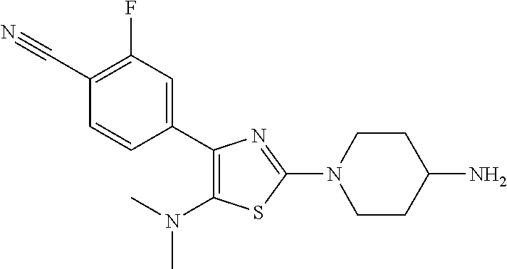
C1(C2=CC(F)=C(C#N)C=C2)=C(N(C)C)SC(N2CCC(N)CC2)=N1
